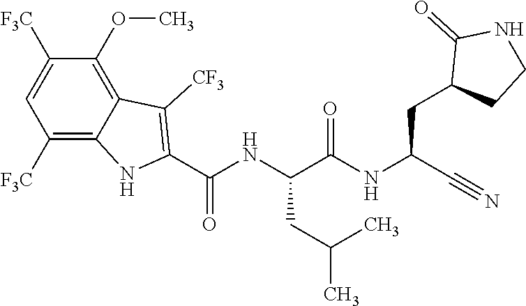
O=C(NC(C#N)CC1CCNC1=O)C(NC(C1=C([CF3])C2=C(OC)C([F3C])=CC([F3C])=C2N1)=O)CC(C)C
